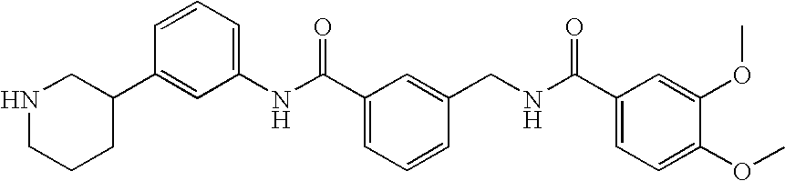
C1=CC=C(C(NC2=CC=CC(C3CNCCC3)=C2)=O)C=C1CNC(C1=CC=C(OC)C(OC)=C1)=O
